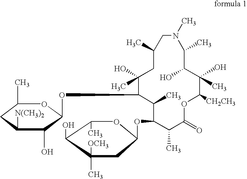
C1(C)C(O)C(C)([OCH3])CC(OC2C(C)C(OC3C(O)C([N(CH3)2])CC(C)O3)C(C)(O)CC(C)CN(C)C(C)C(O)C(C)(O)C([CH2CH3])OC(=O)C2C)O1
